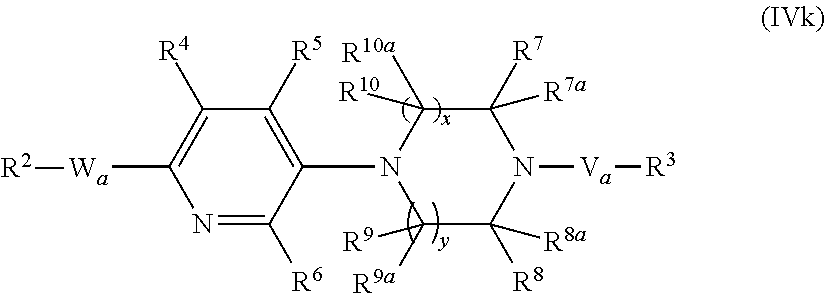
N1=C([R6])C(N2C([R9a])([R9])C([R8])([R8a])N([Va][R3])C([R7])([R7a])C2([R10a])[R10])=C([R5])C([R4])=C1[Wa][R2]
